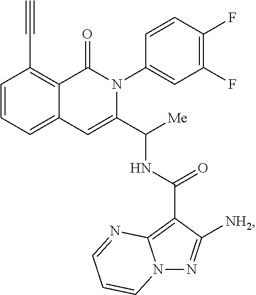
C12=CC=CC(C#C)=C1C(=O)N(C1=CC(F)=C(F)C=C1)C(C([Me])NC(C1=C3N(N=C1[NH2])C=CC=N3)=O)=C2
